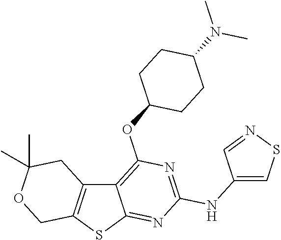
C12=C(SC3=NC(NC4=CSN=C4)=NC(OC4CCC(N(C)C)CC4)=C13)COC(C)(C)C2
